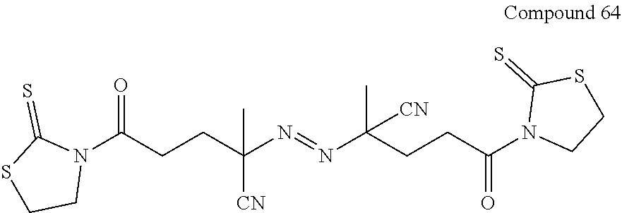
N1(C(CCC(N=NC(CCC(N2CCSC2=S)=O)(C)[CN])([CN])C)=O)C(=S)SCC1
